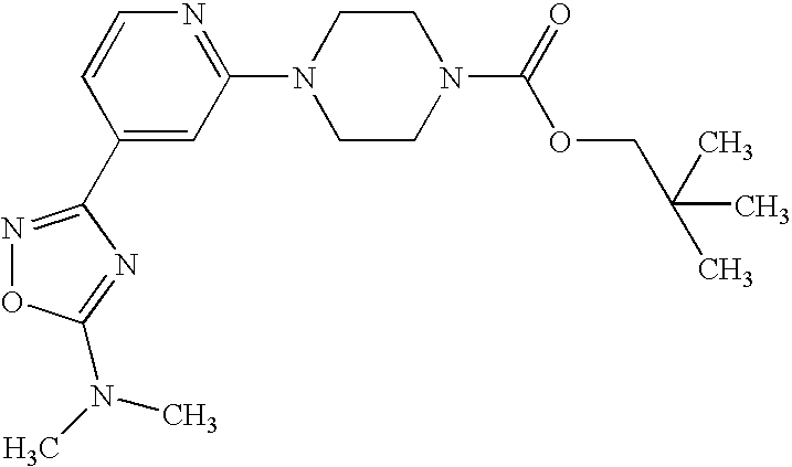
C1(C2=NOC(N(C)C)=N2)=CC(N2CCN(C(=O)OCC(C)(C)C)CC2)=NC=C1
